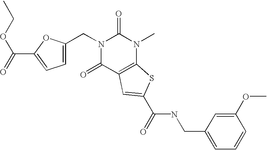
N1(CC2=CC=C(C(OCC)=O)O2)C(=O)C2=C(N(C)C1=O)SC(C(NCC1=CC=CC(OC)=C1)=O)=C2
